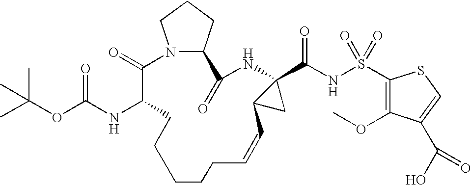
N12C(CCC1)C(=O)NC1(C(NS(=O)(=O)C3=C(OC)C(C(O)=O)=CS3)=O)C(C1)C=CCCCCCC(NC(OC(C)(C)C)=O)C2=O
